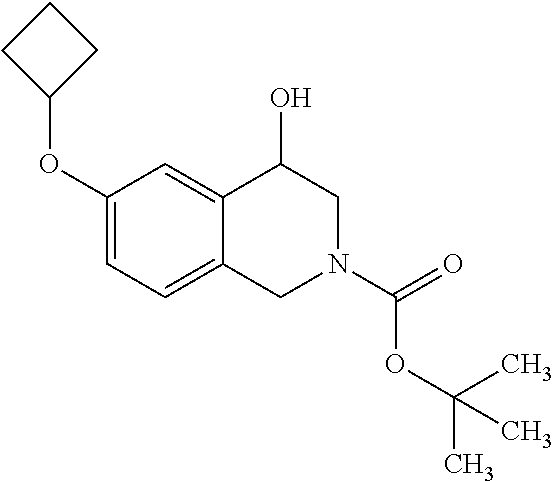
C1(OC2CCC2)=CC=C2C(=C1)C(O)CN(C(=O)OC(C)(C)C)C2
